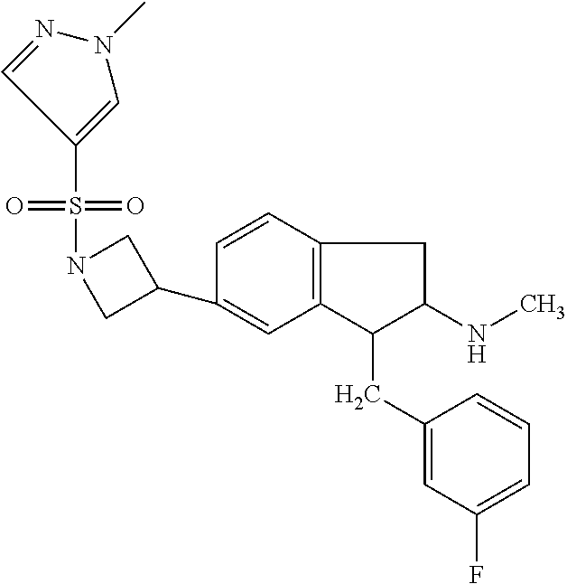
C1(C2=CC3=C(C=C2)CC(NC)C3CC2=CC(F)=CC=C2)CN(S(=O)(=O)C2=CN(C)N=C2)C1
